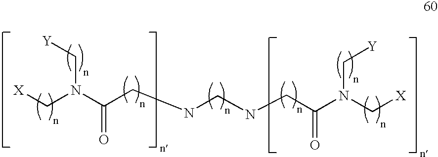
[X]CN(C(CNCNCC(N(C[X])C[Y])=O)=O)C[Y]
